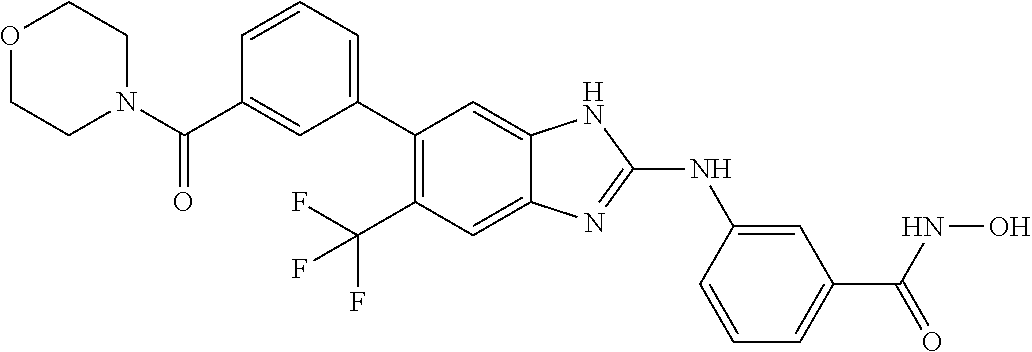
C(C1=C(C2=CC=CC(C(=O)N3CCOCC3)=C2)C=C2C(=C1)N=C(NC1=CC(C(NO)=O)=CC=C1)N2)(F)(F)F
